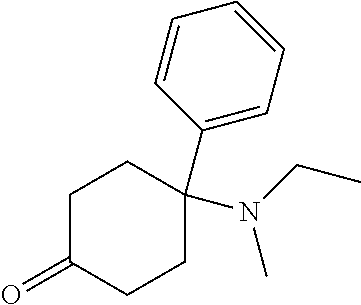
C1C(=O)CCC(N(CC)C)(C2=CC=CC=C2)C1
